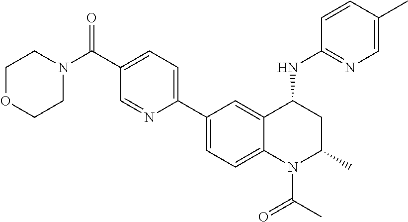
C1(C2=CC=C3C(=C2)C(NC2=NC=C(C)C=C2)CC(C)N3C(C)=O)=CC=C(C(N2CCOCC2)=O)C=N1
